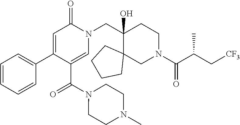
N1(C(C2=CN(CC3(O)C4(CN(C(=O)C(C[CF3])C)CC3)CCCC4)C(=O)C=C2C2=CC=CC=C2)=O)CCN(C)CC1
